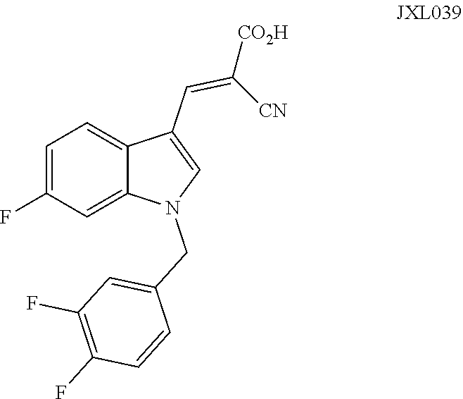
C1=C(F)C=C2C(=C1)C(C=C([CO2H])[CN])=CN2CC1=CC(F)=C(F)C=C1
